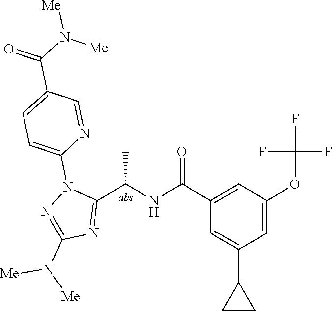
C1(C(=O)NC(C2=NC(N([Me])[Me])=NN2C2=CC=C(C(=O)N([Me])[Me])C=N2)C)=CC(OC(F)(F)F)=CC(C2CC2)=C1
